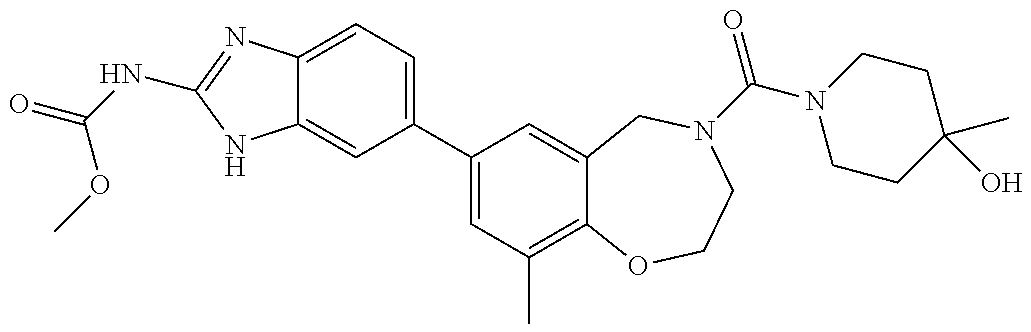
C12=CC=C(C3=CC(C)=C4C(=C3)CN(C(=O)N3CCC(C)(O)CC3)CCO4)C=C1NC(NC(OC)=O)=N2
